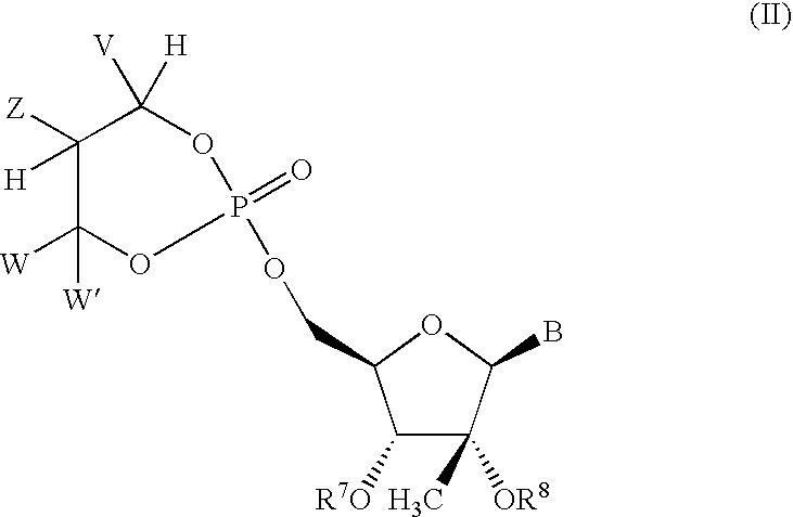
C1([Z])([H])C([W])([W])OP(=O)(OCC2C([R7O])C(C)([OR8])C(B)O2)OC1([V])[H]
